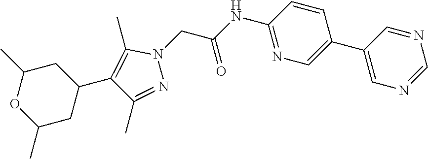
C1(C2=CN=C(NC(=O)CN3C(C)=C(C4CC(C)OC(C)C4)C(C)=N3)C=C2)=CN=CN=C1
